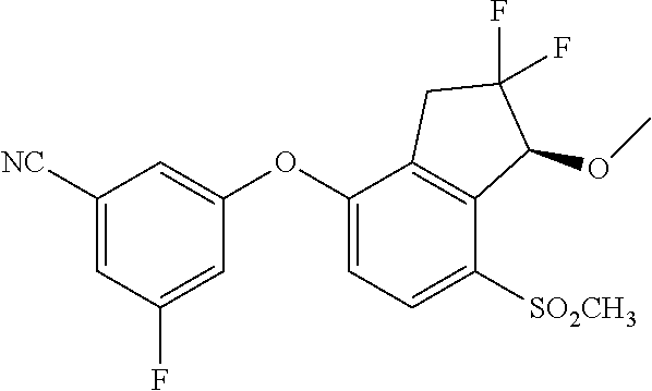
C1([NC])=CC(F)=CC(OC2=CC=C([SO2CH3])C3=C2CC(F)(F)C3OC)=C1
